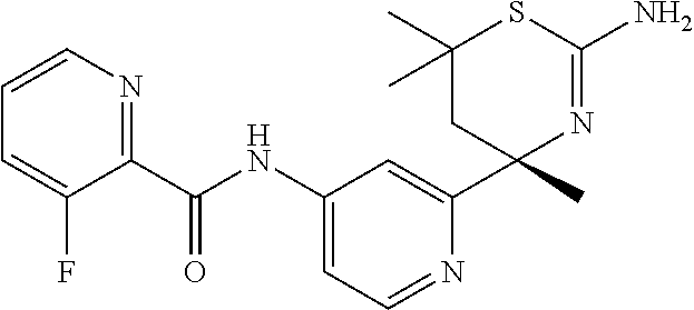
C1(C(NC2=CC=NC(C3(C)N=C(N)SC(C)(C)C3)=C2)=O)=NC=CC=C1F
